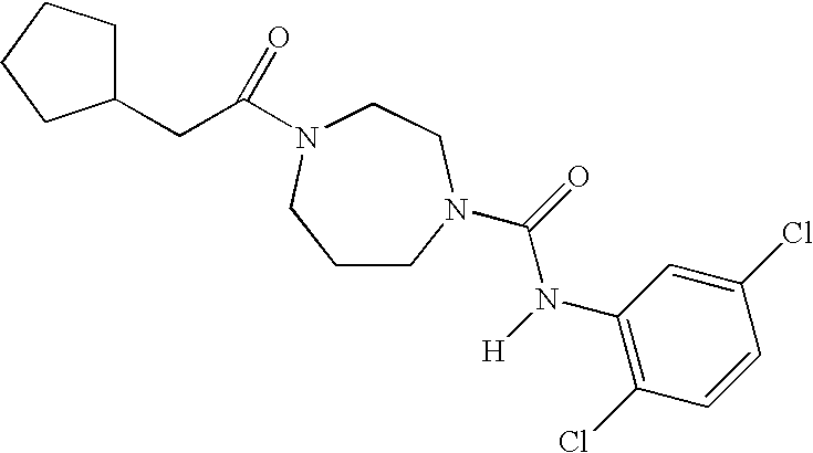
C1CN(C(=O)N([H])C2=C(Cl)C=CC(Cl)=C2)CCN(C(CC2CCCC2)=O)C1
